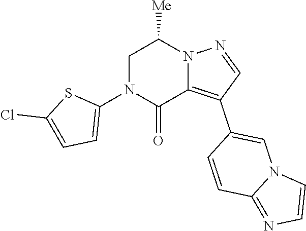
C1(N2C(=O)C3=C(C4=CN5C(=NC=C5)C=C4)C=NN3C([Me])C2)=CC=C(Cl)S1
